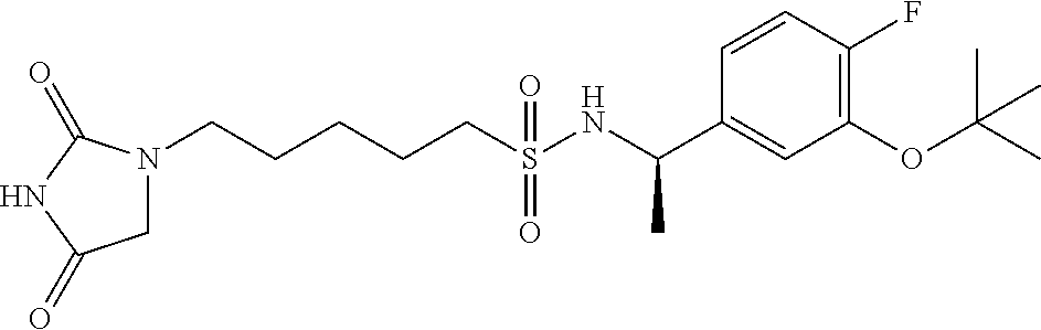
N1(CCCCCS(NC(C2=CC(OC(C)(C)C)=C(F)C=C2)C)(=O)=O)CC(=O)NC1=O
